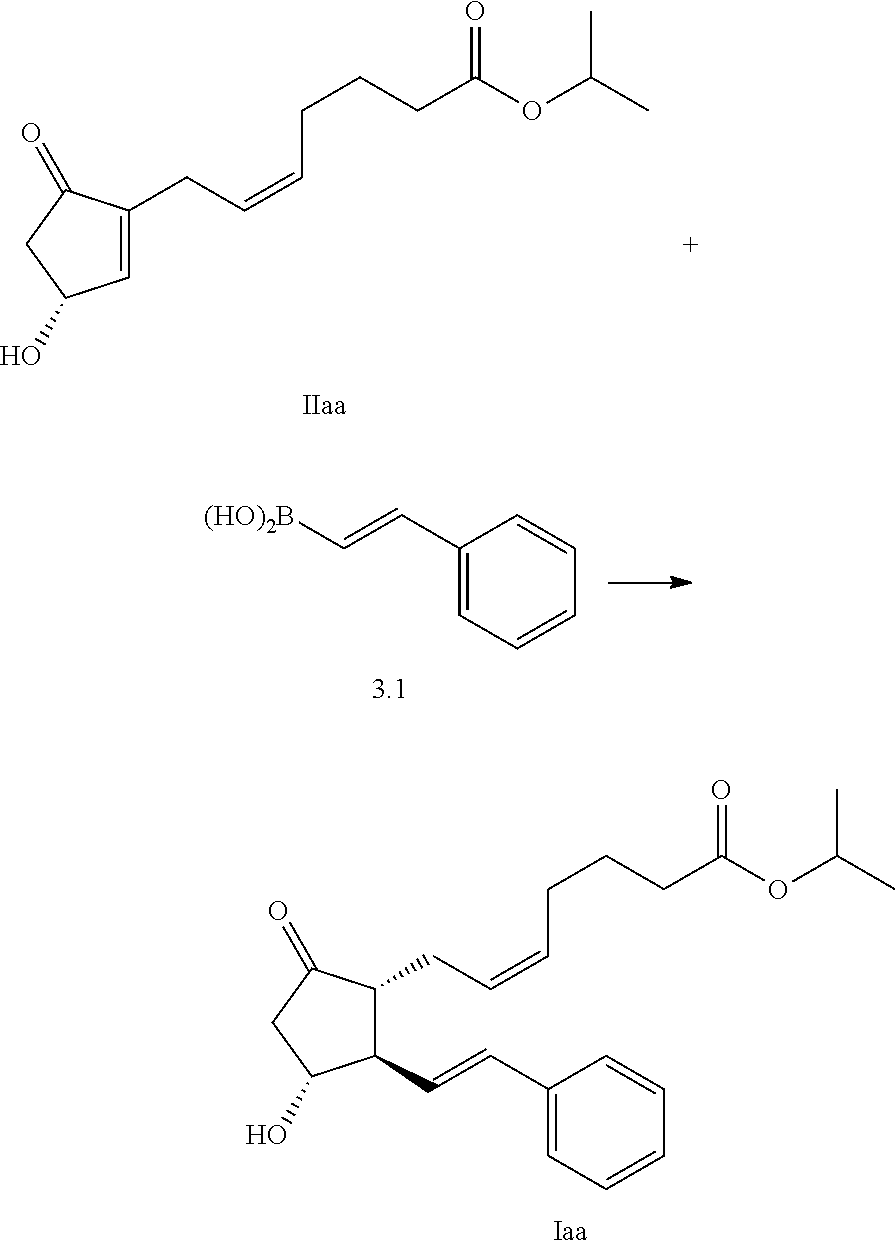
C1(C=C[(HO)2B])=CC=CC=C1.C1=C(CC=CCCCC(OC(C)C)=O)C(=O)CC1O.C1(C=CC2=CC=CC=C2)C(CC=CCCCC(OC(C)C)=O)C(=O)CC1O
